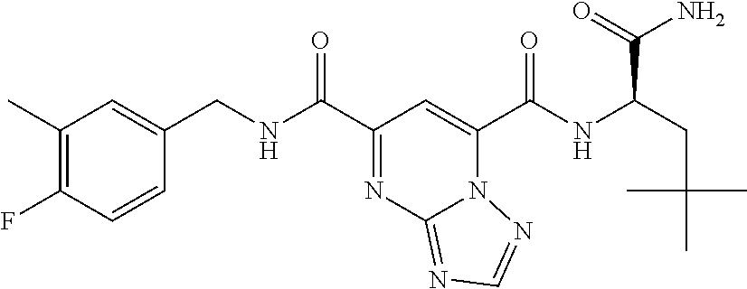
C1(C)=C(F)C=CC(CNC(C2=NC3=NC=NN3C(C(NC(CC(C)(C)C)C(N)=O)=O)=C2)=O)=C1
